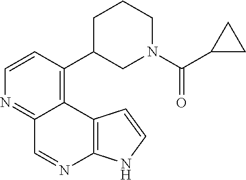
C1=CC(C2CN(C(C3CC3)=O)CCC2)=C2C(=N1)C=NC1=C2C=CN1
